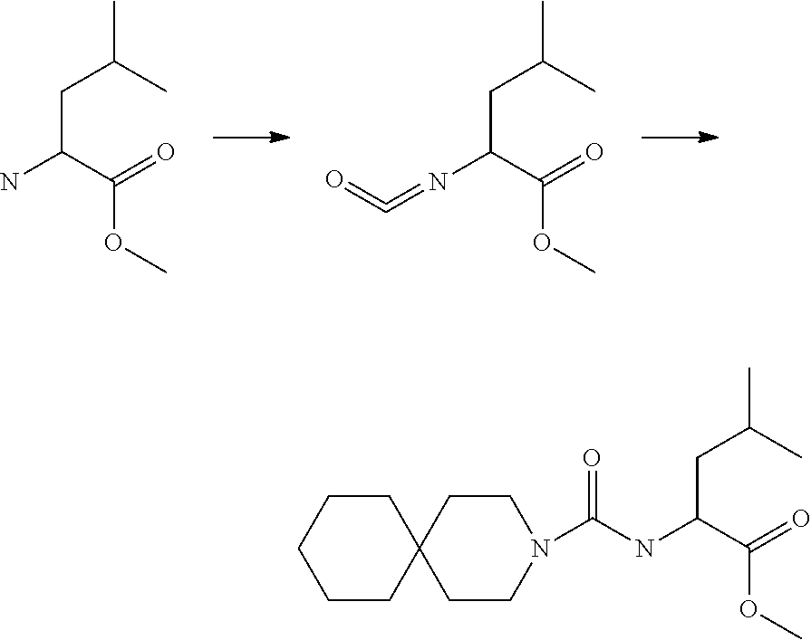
NC(C(=O)OC)CC(C)C.N(C(C(=O)OC)CC(C)C)=C=O.C1CC2(CCC1)CCN(C(NC(C(=O)OC)CC(C)C)=O)CC2
